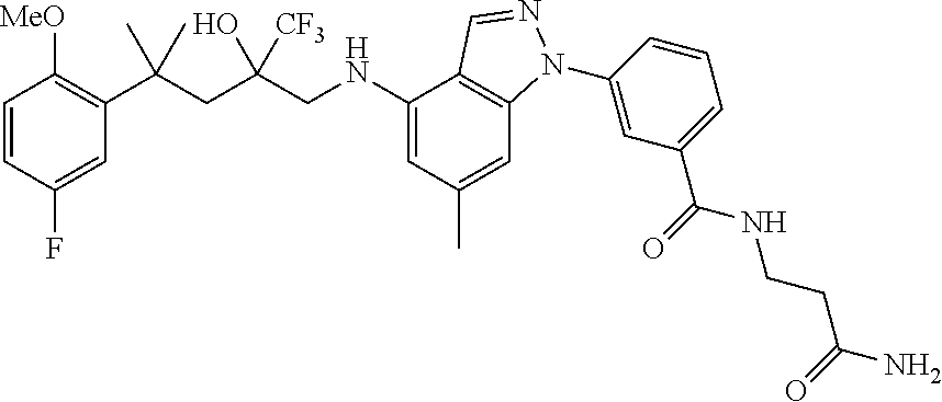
C1=CC(F)=CC(C(CC(CNC2=CC(C)=CC3=C2C=NN3C2=CC(C(=O)NCCC(N)=O)=CC=C2)(O)[CF3])(C)C)=C1[MeO]
